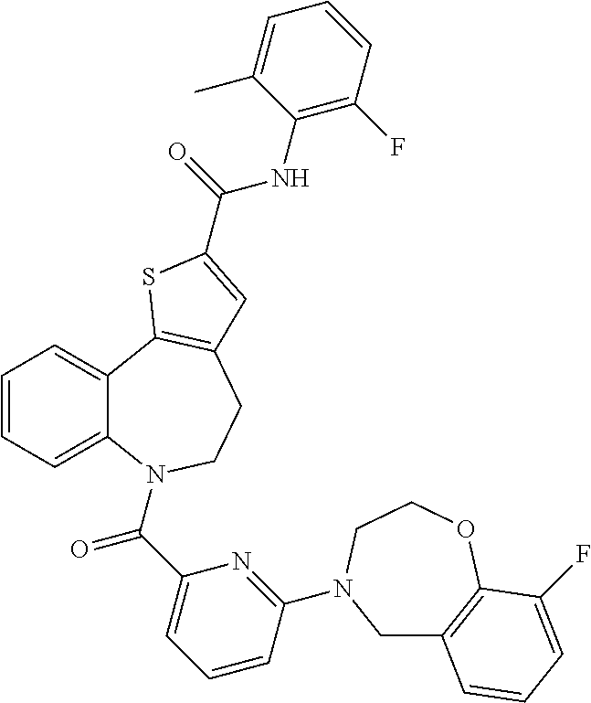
C1=CC=C2C(=C1)C1=C(CCN2C(C2=CC=CC(N3CC4=C(OCC3)C(F)=CC=C4)=N2)=O)C=C(C(NC2=C(F)C=CC=C2C)=O)S1
